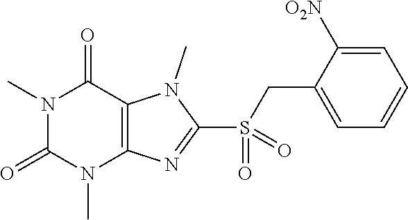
N1(C)C(=O)N(C)C2=C(C1=O)N(C)C(S(=O)(CC1=CC=CC=C1[O2N])=O)=N2
